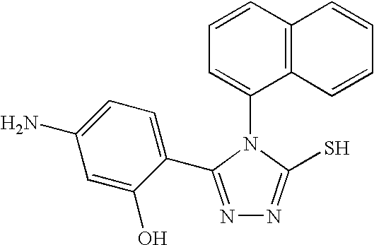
N1=C(C2=CC=C(N)C=C2O)N(C2=CC=CC3=C2C=CC=C3)C(S)=N1
